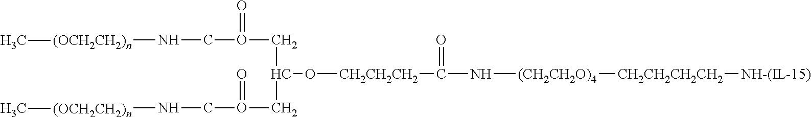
[(OCH2CH2)n](NCO(CC(CO(CN[(OCH2CH2)n]C)=O)O[CH2CH2CH2]C(=O)N[(CH2CH2O)4][CH2CH2CH2CH2][NH-(IL-15)])=O)C
